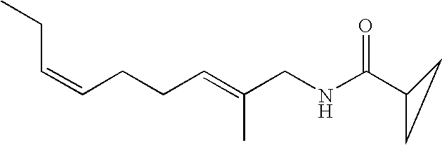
C(=CCCC=C(CNC(C1CC1)=O)C)CC
